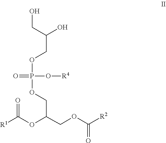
O=P(O[R4])(OCC(CO)O)OCC(OC(=O)[R1])COC(=O)[R2]
